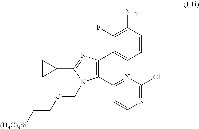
C1(C2=C(C3=CC=CC(N)=C3F)N=C(C3CC3)N2COCC[(H3C)3Si])=NC(Cl)=NC=C1
